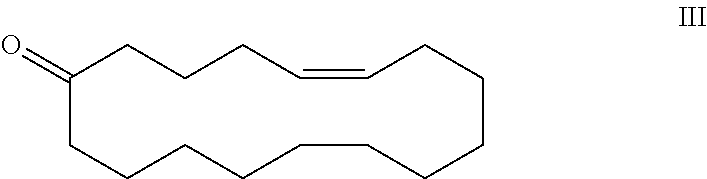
C1(=O)CCCCCCCCCCC=CCCC1
